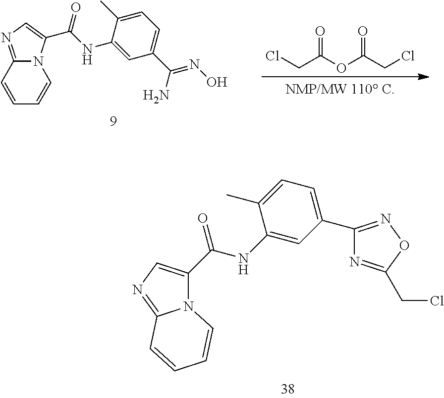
C1(NC(C2=CN=C3N2C=CC=C3)=O)=CC(C2=NOC(CCl)=N2)=CC=C1C.C1=CC=CN2C1=NC=C2C(NC1=CC(C(=NO)N)=CC=C1C)=O.ClCC(OC(CCl)=O)=O
